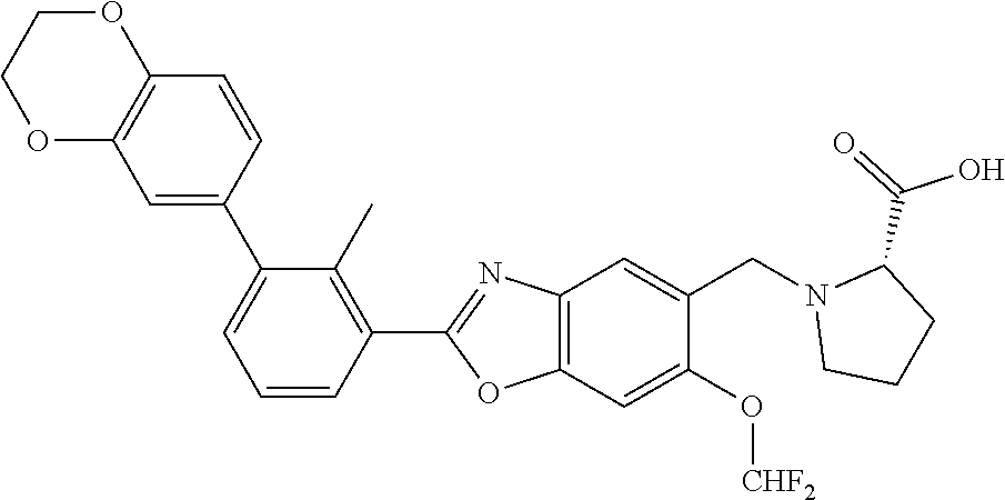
C1(C2=CC3=C(C=C2)OCCO3)=CC=CC(C2=NC3=C(O2)C=C(O[CHF2])C(CN2CCCC2C(=O)O)=C3)=C1C
